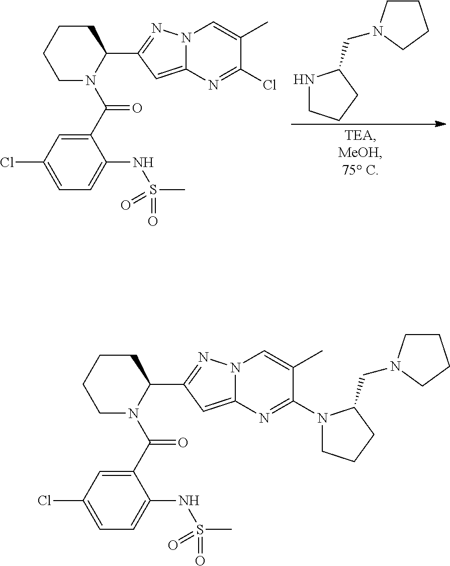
N1CCCC1CN1CCCC1.C1CCCN(C(C2=CC(Cl)=CC=C2NS(C)(=O)=O)=O)C1C1=NN2C(=C1)N=C(Cl)C(C)=C2.C1CCCN(C(C2=CC(Cl)=CC=C2NS(C)(=O)=O)=O)C1C1=NN2C(=C1)N=C(N1CCCC1CN1CCCC1)C(C)=C2
